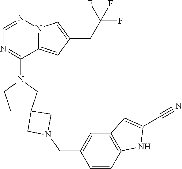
N12C(=CC(CC(F)(F)F)=C1)C(N1CC3(CC1)CN(CC1=CC4=C(NC(C#N)=C4)C=C1)C3)=NC=N2
